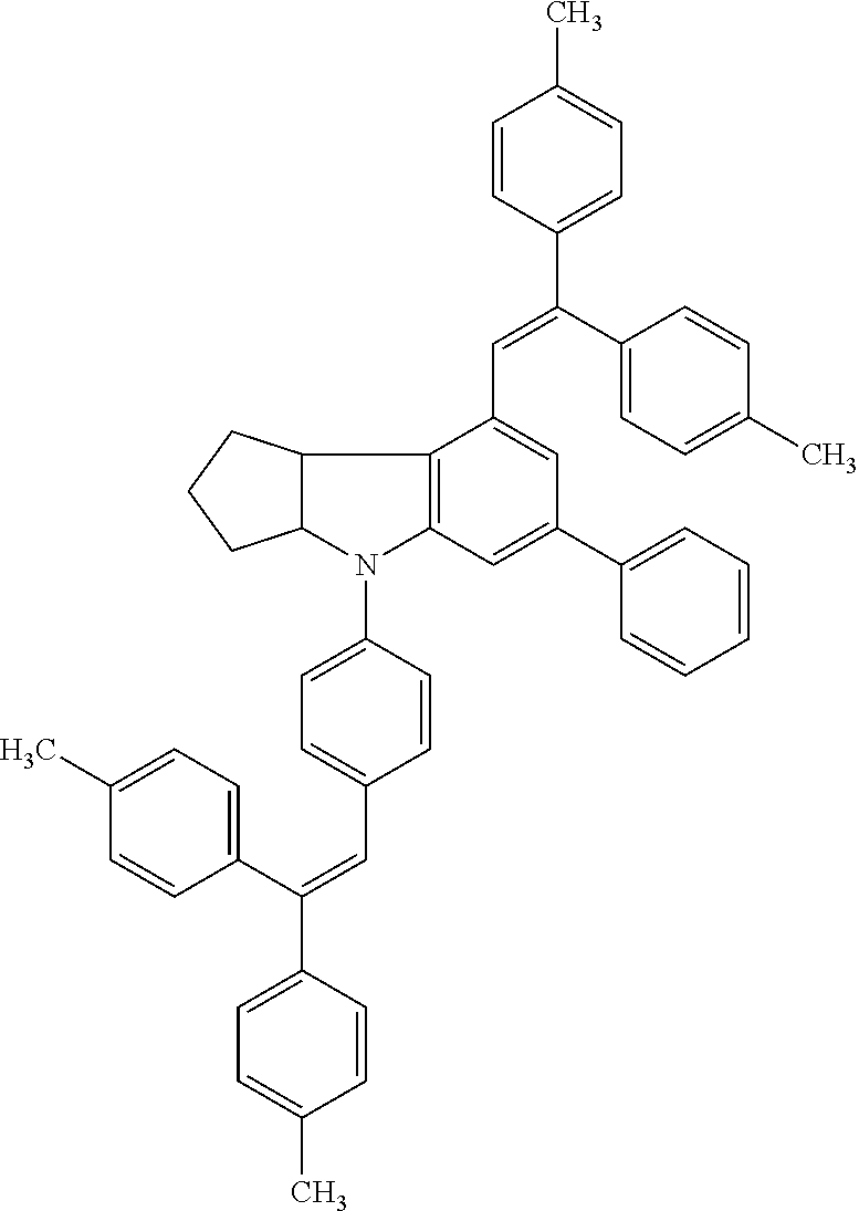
C12C(N(C3=CC=C(C=C(C4=CC=C(C)C=C4)C4=CC=C(C)C=C4)C=C3)C3=C1C(C=C(C1=CC=C(C)C=C1)C1=CC=C(C)C=C1)=CC(C1=CC=CC=C1)=C3)CCC2
